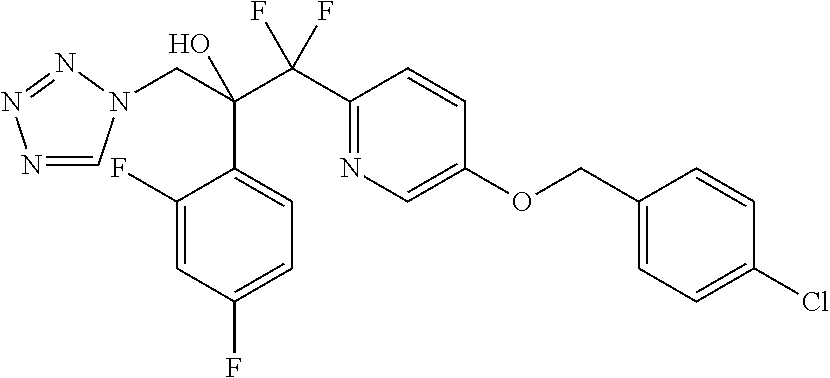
C1(C(C(CN2C=NN=N2)(C2=CC=C(F)C=C2F)O)(F)F)=NC=C(OCC2=CC=C(Cl)C=C2)C=C1
